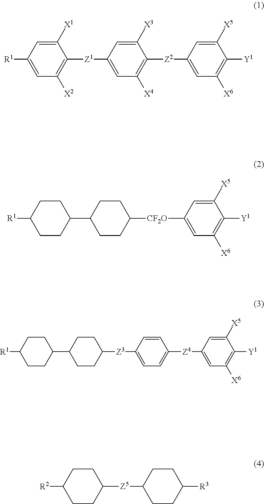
C1([X1])=CC([R1])=CC([X2])=C1[Z1]C1=CC([X4])=C([Z2]C2=CC([X6])=C([Y1])C([X5])=C2)C([X3])=C1.C1CC([R1])CCC1C1CCC([CF2O]C2=CC([X6])=C([Y1])C([X5])=C2)CC1.C1CC([R1])CCC1C1CCC([Z3]C2=CC=C([Z4]C3=CC([X6])=C([Y1])C([X5])=C3)C=C2)CC1.C1CC([R2])CCC1[Z5]C1CCC([R3])CC1
